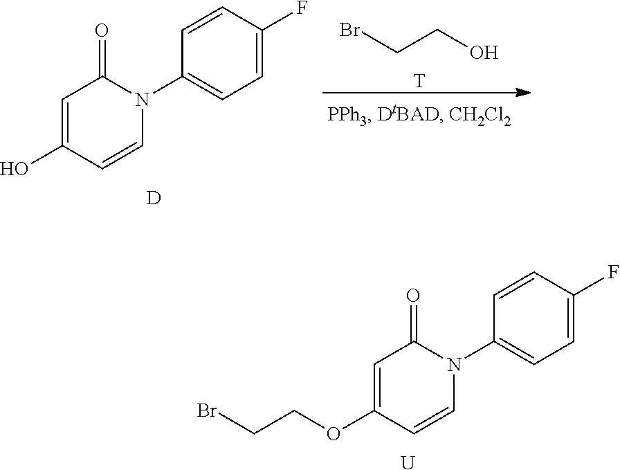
C1=C(OCCBr)C=CN(C2=CC=C(F)C=C2)C1=O.[U].C1=C(O)C=CN(C2=CC=C(F)C=C2)C1=O.[D].BrCCO.[T]
